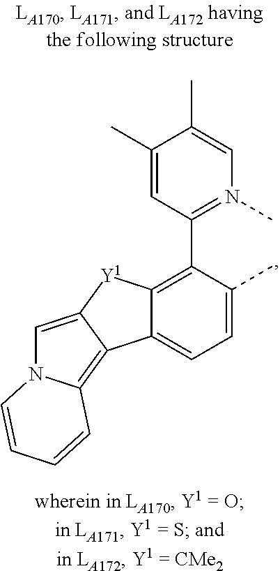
C12=C3N(C=C1[Y1]C1=C(C4=N(C)C=C(C)C(C)=C4)C(C)=CC=C21)C=CC=C3
